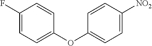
C1(F)=CC=C(OC2=CC=C([NO2])C=C2)C=C1
